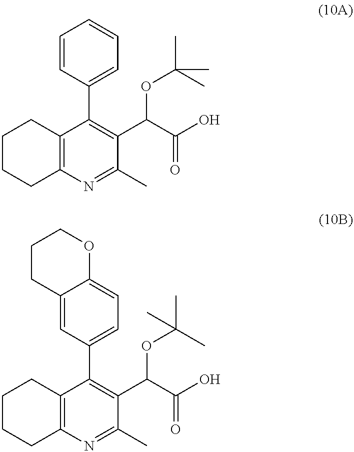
C12=C(N=C(C)C(C(C(O)=O)OC(C)(C)C)=C1C1=CC=CC=C1)CCCC2.C12=C(N=C(C)C(C(C(O)=O)OC(C)(C)C)=C1C1=CC=C3C(=C1)CCCO3)CCCC2
